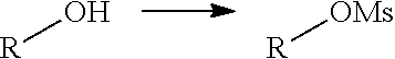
[R]O.[R][OMs]
